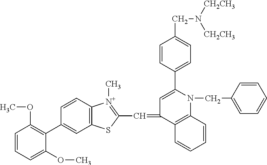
C1(C2=C(OC)C=CC=C2OC)=CC2=C(C=C1)[N+](C)=C(C=C1C=C(C3=CC=C(CN([CH2CH3])[CH2CH3])C=C3)N(CC3=CC=CC=C3)C3=C1C=CC=C3)S2
